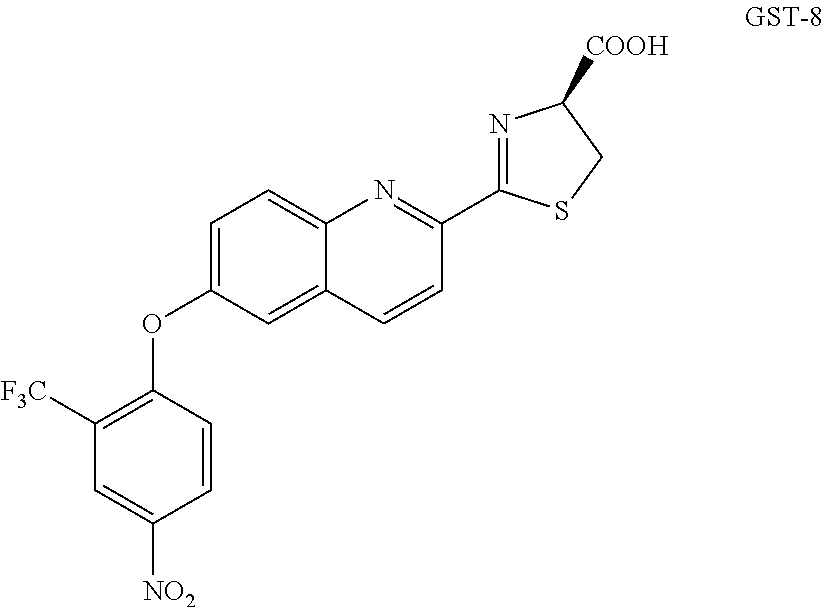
C1=CC(OC2=CC=C3C(=C2)C=CC(C2=NC([COOH])CS2)=N3)=C([F3C])C=C1[NO2]
